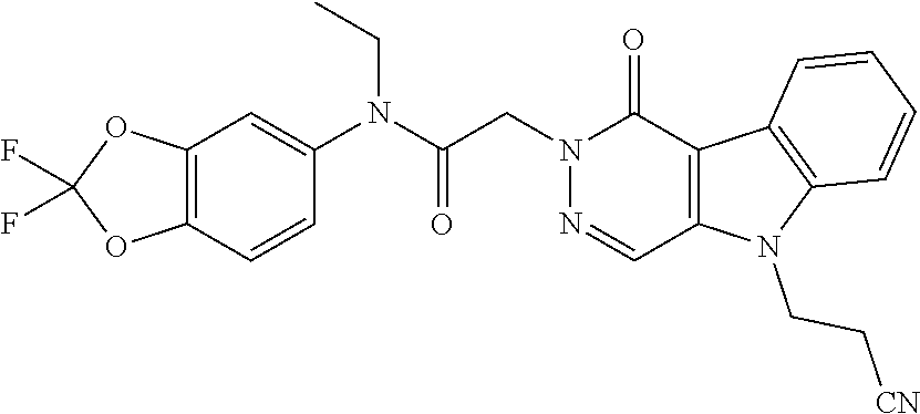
N1(CC(N(C2=CC3=C(C=C2)OC(F)(F)O3)CC)=O)N=CC2=C(C1=O)C1=C(N2CC[CN])C=CC=C1
